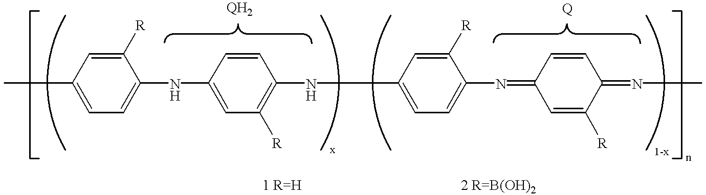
C1(C)=CC=C(NC2=CC([R])=C(NC3=CC=C(N=C4C=C([R])C(=NC)C=C4)C([R])=C3)C=C2)C([R])=C1
